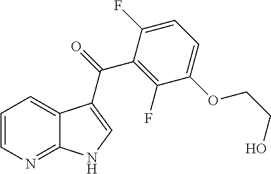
C1=CN=C2C(=C1)C(C(=O)C1=C(F)C(OCCO)=CC=C1F)=CN2
